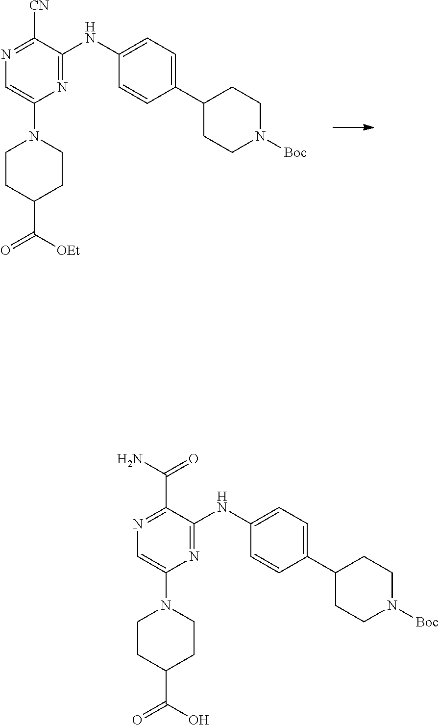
C1=C(N2CCC(C([OEt])=O)CC2)N=C(NC2=CC=C(C3CCN([Boc])CC3)C=C2)C([CN])=N1.C1=C(N2CCC(C(O)=O)CC2)N=C(NC2=CC=C(C3CCN([Boc])CC3)C=C2)C(C(N)=O)=N1
